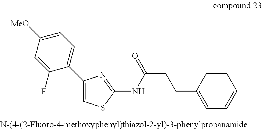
C1([MeO])=CC=C(C2=CSC(NC(CCC3=CC=CC=C3)=O)=N2)C(F)=C1
